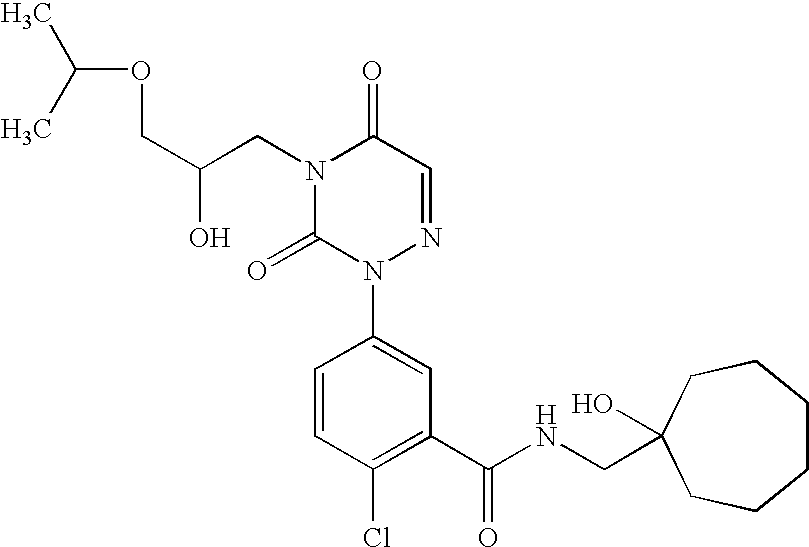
C1(C(NCC2(O)CCCCCC2)=O)=C(Cl)C=CC(N2N=CC(=O)N(CC(COC(C)C)O)C2=O)=C1
